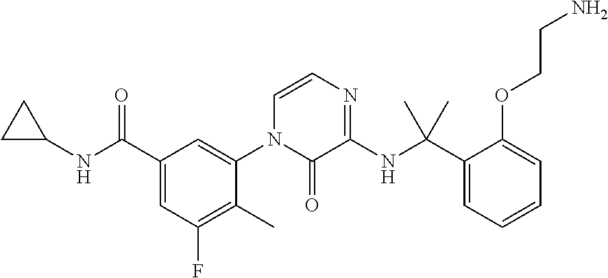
C1(C(NC2CC2)=O)=CC(F)=C(C)C(N2C(=O)C(NC(C3=CC=CC=C3OCCN)(C)C)=NC=C2)=C1
